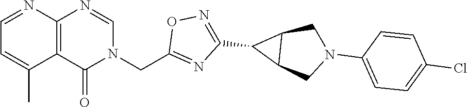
C12=C(C(=O)N(CC3=NC(C4C5C4CN(C4=CC=C(Cl)C=C4)C5)=NO3)C=N1)C(C)=CC=N2
